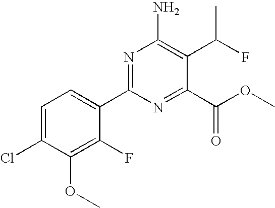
C1=C(Cl)C(OC)=C(F)C(C2=NC(N)=C(C(F)C)C(C(OC)=O)=N2)=C1
